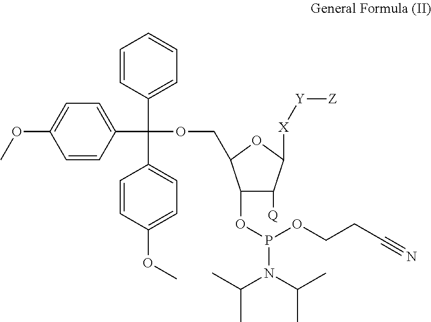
C1(OP(OCCC#N)N(C(C)C)C(C)C)C([Q])C([X][Y][Z])OC1COC(C1=CC=CC=C1)(C1=CC=C(OC)C=C1)C1=CC=C(OC)C=C1
